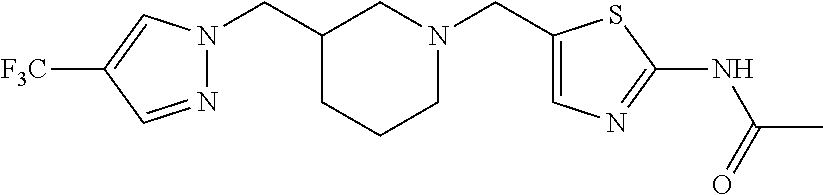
N1=CC([F3C])=CN1CC1CN(CC2=CN=C(NC(C)=O)S2)CCC1
